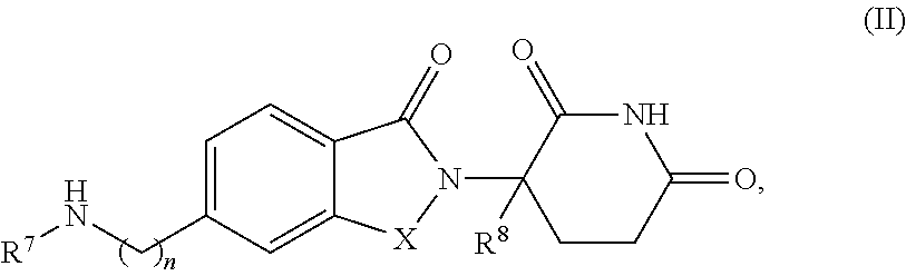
C1=C(CN[R7])C=C2C(=C1)C(=O)N(C1([R8])CCC(=O)NC1=O)[X]2
